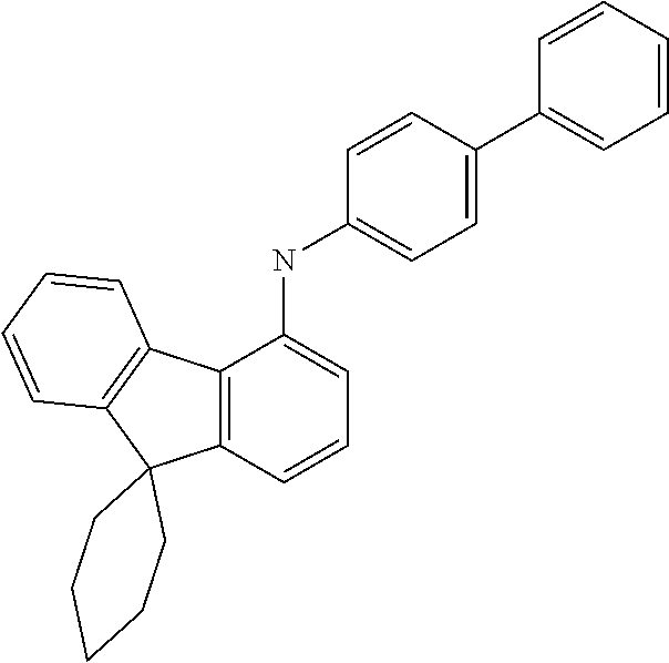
C1=CC=CC=C1C1=CC=C(NC2=CC=CC3=C2C2=C(C=CC=C2)C32CCCCC2)C=C1
